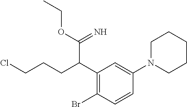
C1(C(CCCCl)C(=N)OCC)=C(Br)C=CC(N2CCCCC2)=C1
